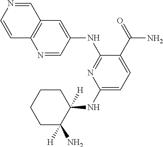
C1(NC2([H])CCCCC2([H])N)=CC=C(C(=O)N)C(NC2=CC3=C(N=C2)C=CN=C3)=N1
